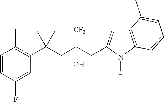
C1=CC(F)=CC(C(CC(CC2=CC3=C(N2[H])C=CC=C3C)([CF3])O)(C)C)=C1C
